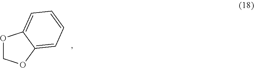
O1COC2=CC=CC=C12
